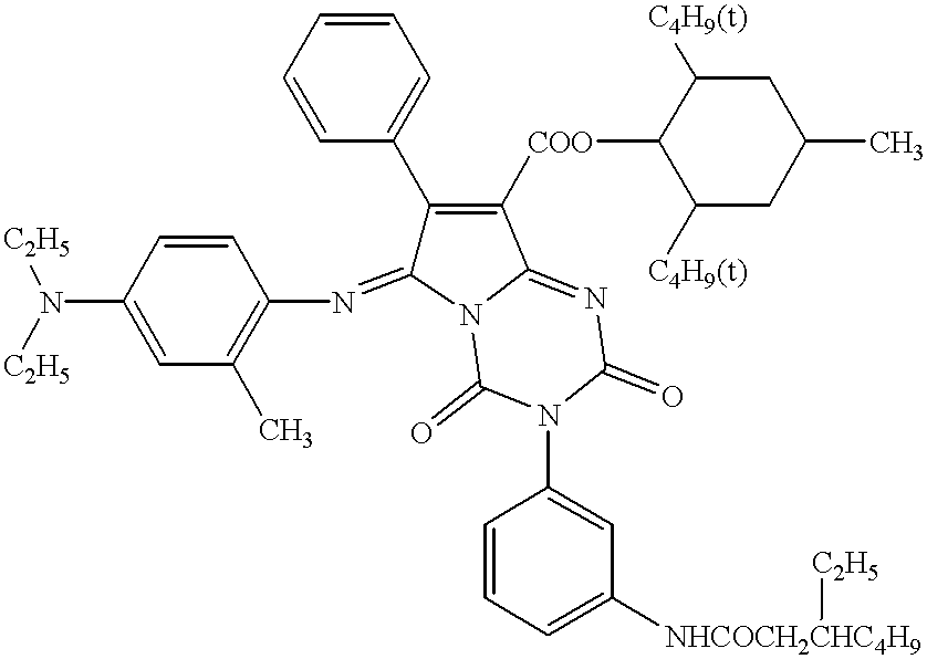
C1=CC(N([C2H5])[C2H5])=CC(C)=C1N=C1C(C2=CC=CC=C2)=C([COO]C2C([C4H9(t)])CC(C)CC2[C4H9(t)])C2=NC(=O)N(C3=CC([NHCOCH2CHC4H9][C2H5])=CC=C3)C(=O)N12
